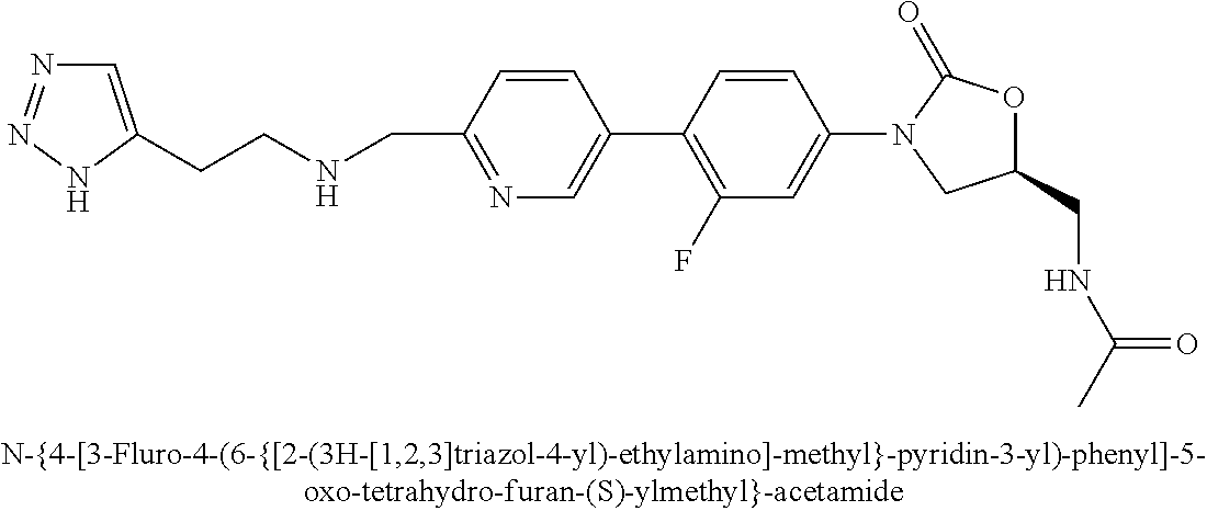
N(CC1=NC=C(C2=C(F)C=C(N3CC(CNC(C)=O)OC3=O)C=C2)C=C1)CCC1=CN=NN1
